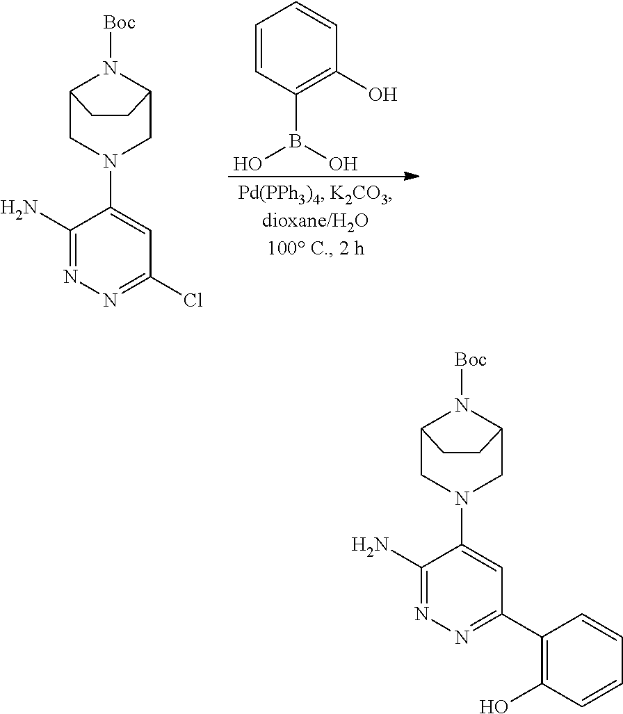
C1=CC(B(O)O)=C(O)C=C1.C12CN(C3=CC(Cl)=NN=C3N)CC(N1[Boc])CC2.C12CN(C3=CC(C4=C(O)C=CC=C4)=NN=C3N)CC(N1[Boc])CC2
